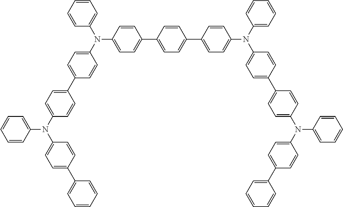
C1(C2=CC=C(N(C3=CC=CC=C3)C3=CC=C(C4=CC=C(N(C5=CC=C(C6=CC=CC=C6)C=C5)C5=CC=CC=C5)C=C4)C=C3)C=C2)=CC=C(C2=CC=C(N(C3=CC=CC=C3)C3=CC=C(C4=CC=C(N(C5=CC=C(C6=CC=CC=C6)C=C5)C5=CC=CC=C5)C=C4)C=C3)C=C2)C=C1
